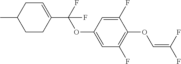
C1CC(C(F)(OC2=CC(F)=C(OC=C(F)F)C(F)=C2)F)=CCC1C
